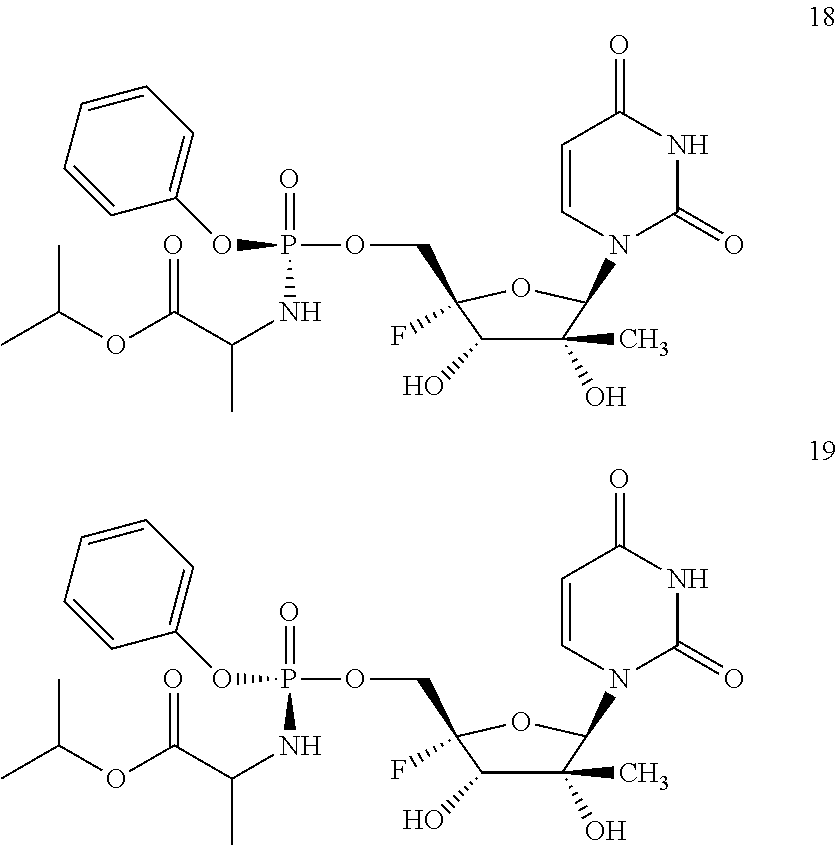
C(C)(OC(C(NP(=O)(OCC1(F)C(O)C(C)(O)C(N2C(=O)NC(=O)C=C2)O1)OC1=CC=CC=C1)C)=O)C.C(C)(OC(C(NP(=O)(OCC1(F)C(O)C(C)(O)C(N2C(=O)NC(=O)C=C2)O1)OC1=CC=CC=C1)C)=O)C
